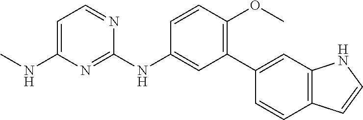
C1(C2=CC3=C(C=C2)C=CN3)=C(OC)C=CC(NC2=NC(NC)=CC=N2)=C1
